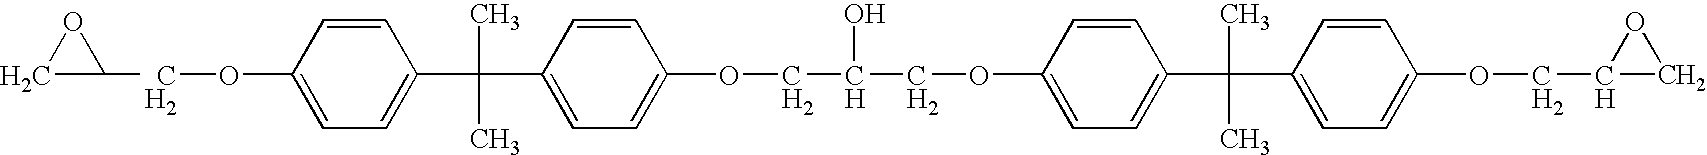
C1(O[C  H2]C2OC2)=CC=C(C(C)(C2=CC=C(OCC(O)COC3=CC=C(C(C)(C)C4=CC=C(OCC5CO5)C=C4)C=C3)C=C2)C)C=C1
